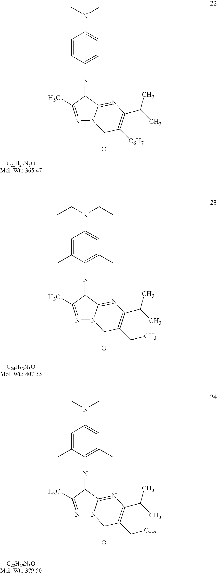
C1=C(C)C(N=C2C3=NC(C(C)C)=C(CC)C(=O)N3N=C2C)=C(C)C=C1N(CC)CC.C1=C(C)C(N=C2C3=NC(C(C)C)=C(CC)C(=O)N3N=C2C)=C(C)C=C1N(C)C.C1=CC(N=C2C3=NC(C(C)C)=C([C6H7])C(=O)N3N=C2C)=CC=C1N(C)C
